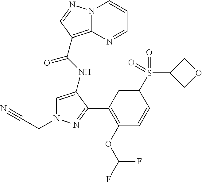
N12C(=C(C(NC3=CN(CC#N)N=C3C3=C(OC(F)F)C=CC(S(C4COC4)(=O)=O)=C3)=O)C=N1)N=CC=C2
